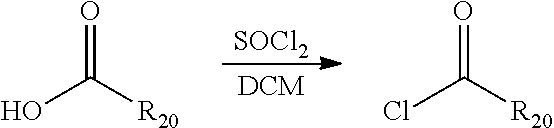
[SOCl2].[DCM].OC([R20])=O.ClC([R20])=O
